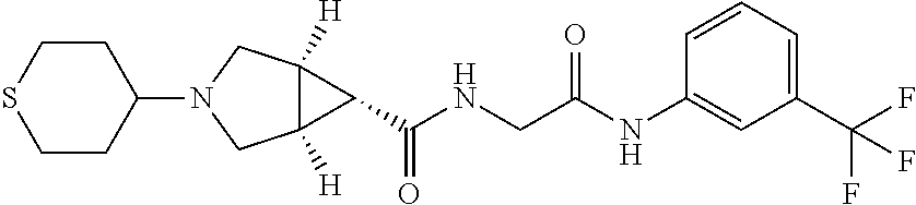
C12([H])C([H])(CN(C3CCSCC3)C1)C2C(NCC(NC1=CC(C(F)(F)F)=CC=C1)=O)=O
